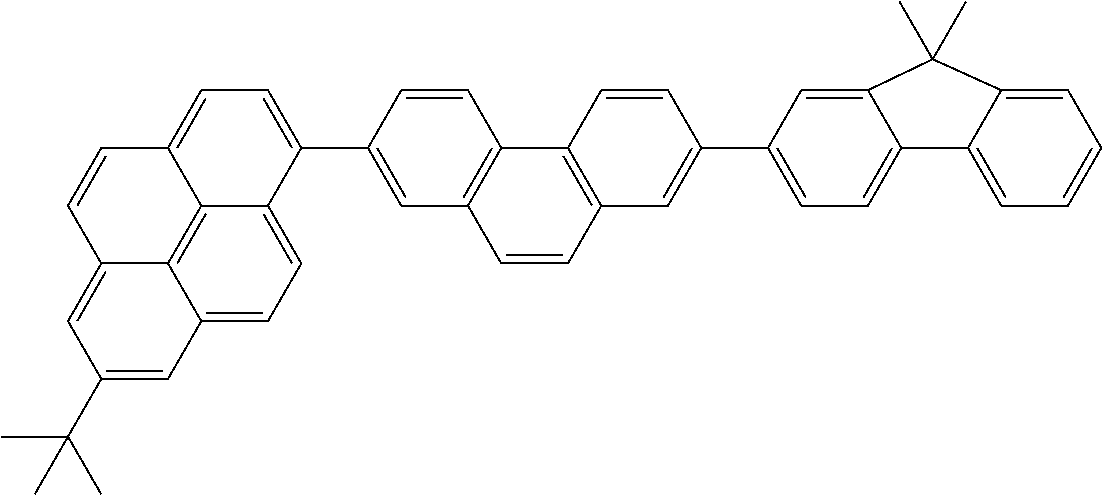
C12=C3C4=CC=C1C(C1=CC5=C(C=C1)C1=C(C=C5)C=C(C5=CC=C6C(=C5)C(C)(C)C5=CC=CC=C65)C=C1)=CC=C2C=CC3=CC(C(C)(C)C)=C4
